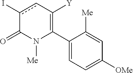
C1(C2=C([Y])cc(I)C(=O)N2[Me])=CC=C([OMe])C=C1[Me]
